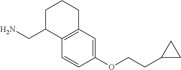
NCC1C2=C(C=C(OCCC3CC3)C=C2)CCC1
